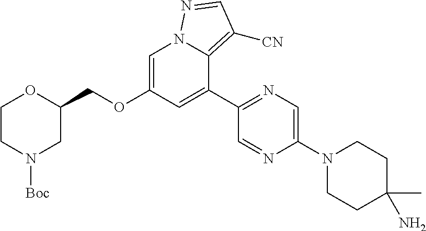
C1=C(OCC2OCCN([Boc])C2)C=C(C2=NC=C(N3CCC(N)(C)CC3)N=C2)C2=C([CN])C=NN12
